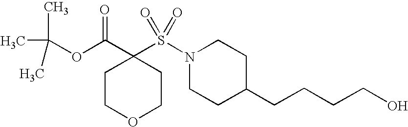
C1COCCC1(C(=O)OC(C)(C)C)S(N1CCC(CCCCO)CC1)(=O)=O
